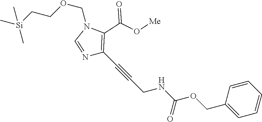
C[Si](CCOCN1C=NC(C#CCNC(OCC2=CC=CC=C2)=O)=C1C(O[Me])=O)(C)C
